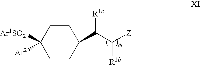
C1(C(C([Z])[R1b])[R1c])CCC([Ar1SO2])([Ar2])CC1
